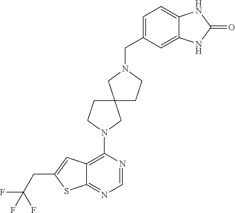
C12=C(N3CC4(CC3)CCN(CC3=CC=C5C(=C3)NC(=O)N5)C4)N=CN=C1SC(CC(F)(F)F)=C2
